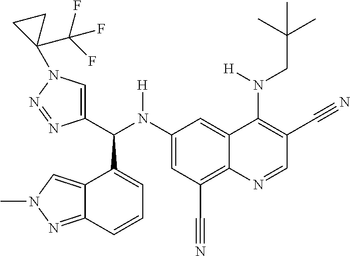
C1(N(C(C2=CN(C3(C(F)(F)F)CC3)N=N2)C2=CC=CC3=NN(C)C=C23)[H])=CC(C#N)=C2C(=C1)C(N(CC(C)(C)C)[H])=C(C#N)C=N2
